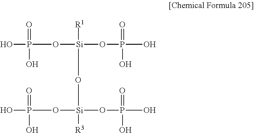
[Si](OP(O)(=O)O)([R1])(OP(O)(=O)O)O[Si](OP(O)(=O)O)([R3])OP(O)(=O)O
